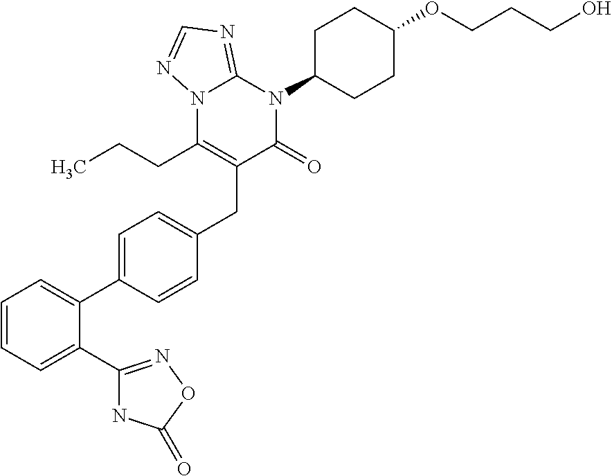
C1=CC=C(C2=NOC(=O)N2)C(C2=CC=C(CC3=C(CCC)N4C(=NC=N4)N(C4CCC(OCCCO)CC4)C3=O)C=C2)=C1
